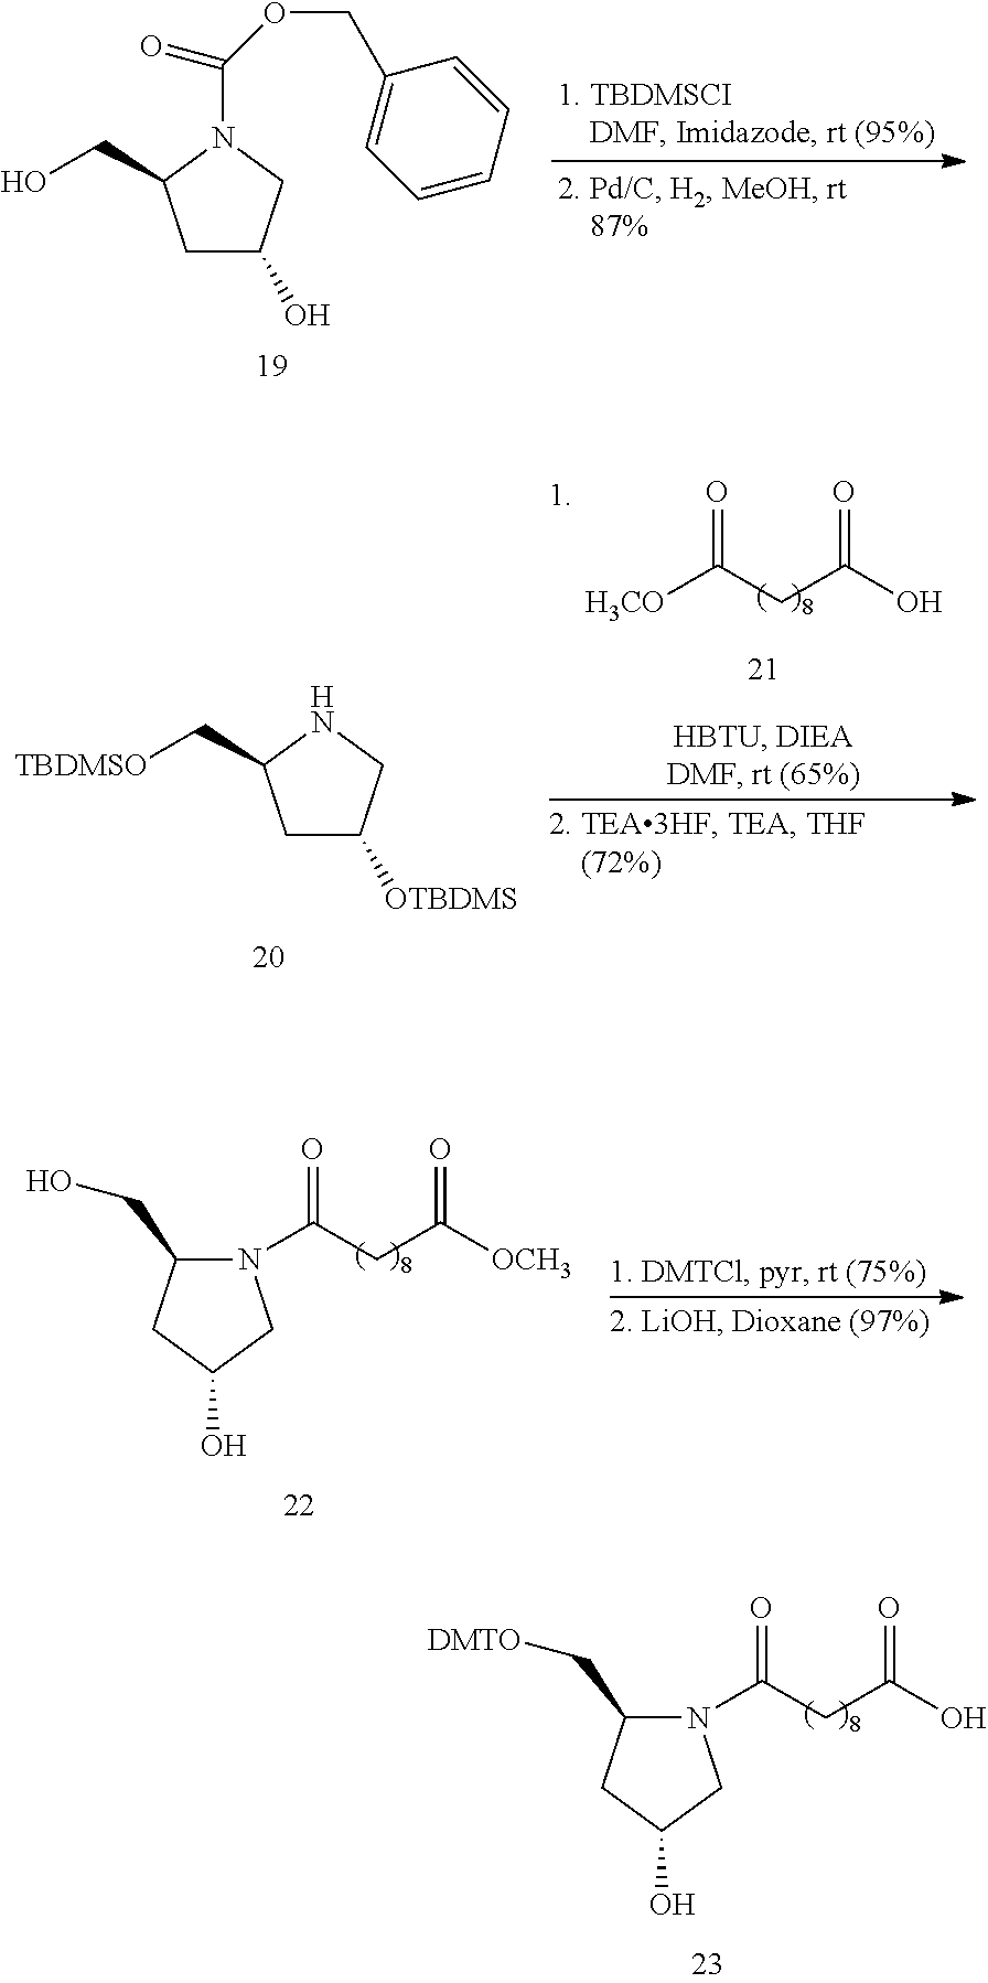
C1C(O)CN(C(=O)OCC2=CC=CC=C2)C1CO.C1C([OTBDMS])CNC1C[TBDMSO].[H3CO]C(CC(O)=O)=O.[OCH3]C(CC(N1C(CO)CC(O)C1)=O)=O.OC(CC(N1C(C[DMTO])CC(O)C1)=O)=O
